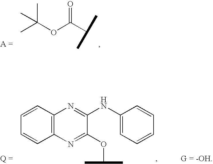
CC(OC(C(C)C)=O)(C)C.C1=CC2=C(C=C1)N=C(OC(C)C)C(NC1=CC=CC=C1)=N2
